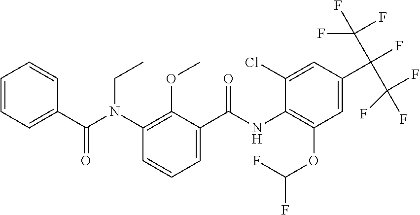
C1=CC=C(C(N(C2=C(OC)C(C(NC3=C(OC(F)F)C=C(C(F)(C(F)(F)F)C(F)(F)F)C=C3Cl)=O)=CC=C2)CC)=O)C=C1
